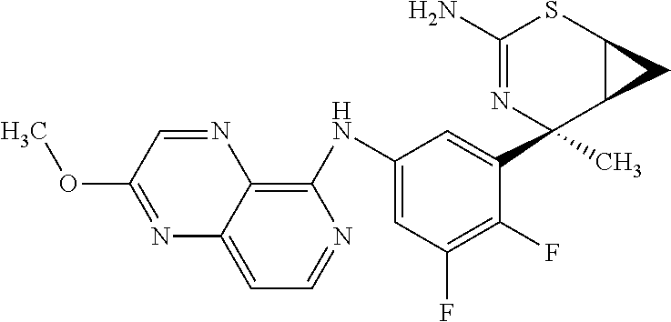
N(C1=CC(F)=C(F)C(C2(C)N=C(N)SC3C2C3)=C1)C1=C2C(=CC=N1)N=C(OC)C=N2
